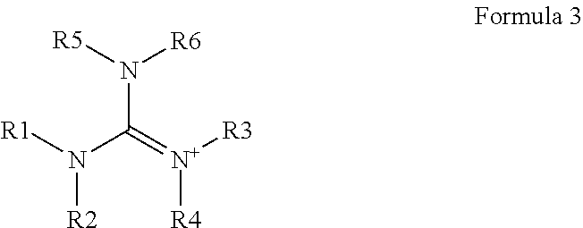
N(C(N([R1])[R2])=[N+]([R3])[R4])([R6])[R5]
